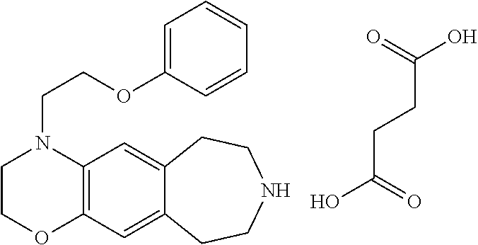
C12=C(C=C3C(=C1)CCNCC3)OCCN2CCOC1=CC=CC=C1.C(C(=O)O)CC(O)=O
